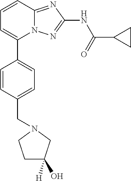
C1=CC2=NC(NC(=O)C3CC3)=NN2C(C2=CC=C(CN3CC(O)([H])CC3)C=C2)=C1
